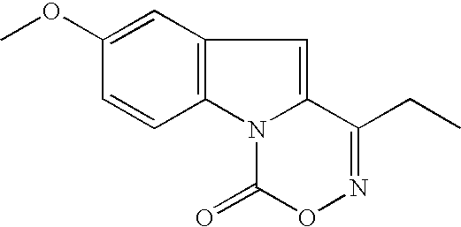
C12=C(N3C(=C1)C(CC)=NOC3=O)C=CC(OC)=C2
